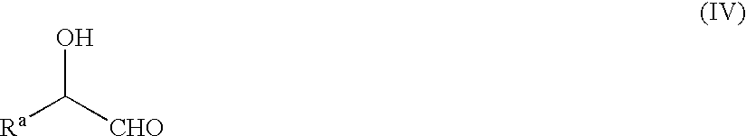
[Ra]C([CHO])O
